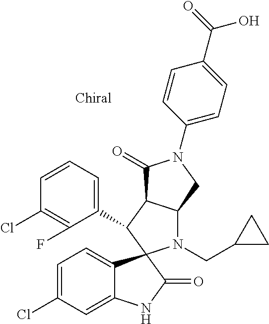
C1(C2C3C(N(CC4CC4)C24C2=CC=C(Cl)C=C2NC4=O)CN(C2=CC=C(C(=O)O)C=C2)C3=O)=CC=CC(Cl)=C1F
